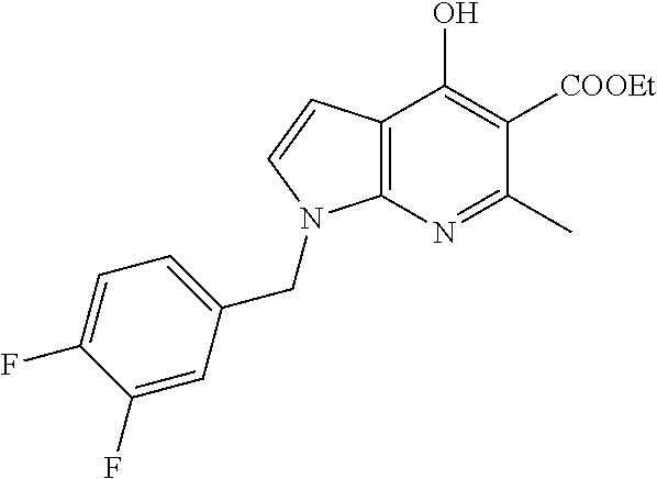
C12=C(N=C(C)C([COOEt])=C1O)N(CC1=CC=C(F)C(F)=C1)C=C2
